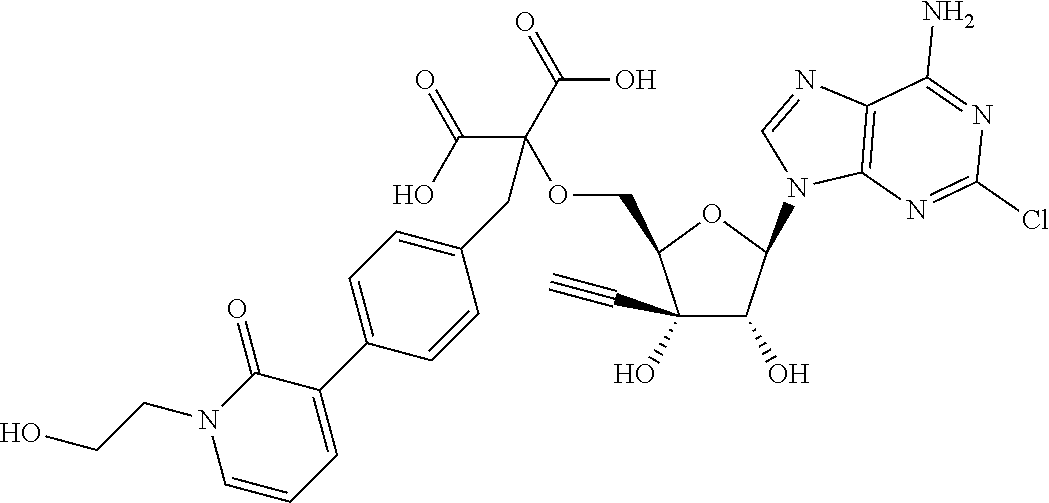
C1(C#C)(O)C(O)C(N2C=NC3=C2N=C(Cl)N=C3N)OC1COC(C(=O)O)(C(=O)O)CC1=CC=C(C2=CC=CN(CCO)C2=O)C=C1
